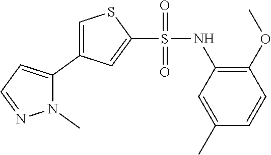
C1=C(C)C=CC(OC)=C1NS(C1=CC(C2=CC=NN2C)=CS1)(=O)=O
